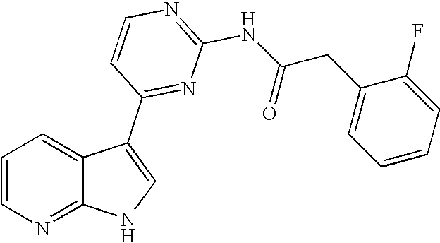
C1=CN=C2C(=C1)C(C1=NC(NC(CC3=CC=CC=C3F)=O)=NC=C1)=CN2
